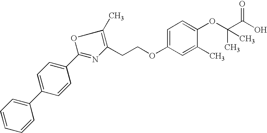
C1=CC(C2=CC=C(C3=NC(CCOC4=CC=C(OC(C(O)=O)(C)C)C(C)=C4)=C(C)O3)C=C2)=CC=C1
